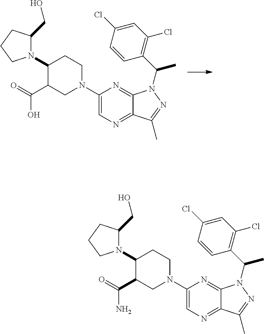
N1(C2C(C(=O)N)CN(C3=CN=C4C(=N3)N(C(C3=C(Cl)C=C(Cl)C=C3)C)N=C4C)CC2)C(CO)CCC1.N1(C2C(C(=O)O)CN(C3=CN=C4C(=N3)N(C(C3=C(Cl)C=C(Cl)C=C3)C)N=C4C)CC2)C(CO)CCC1
